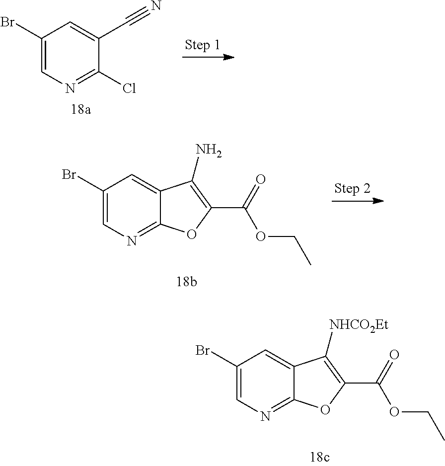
C1(Br)=CN=C(Cl)C(C#N)=C1.C1(Br)=CN=C2C(=C1)C(N)=C(C(OCC)=O)O2.C1(Br)=CN=C2C(=C1)C([NHCO2Et])=C(C(OCC)=O)O2
